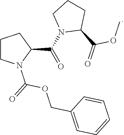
C1CN(C(=O)OCC2=CC=CC=C2)C(C(N2C(C(=O)OC)CCC2)=O)C1
